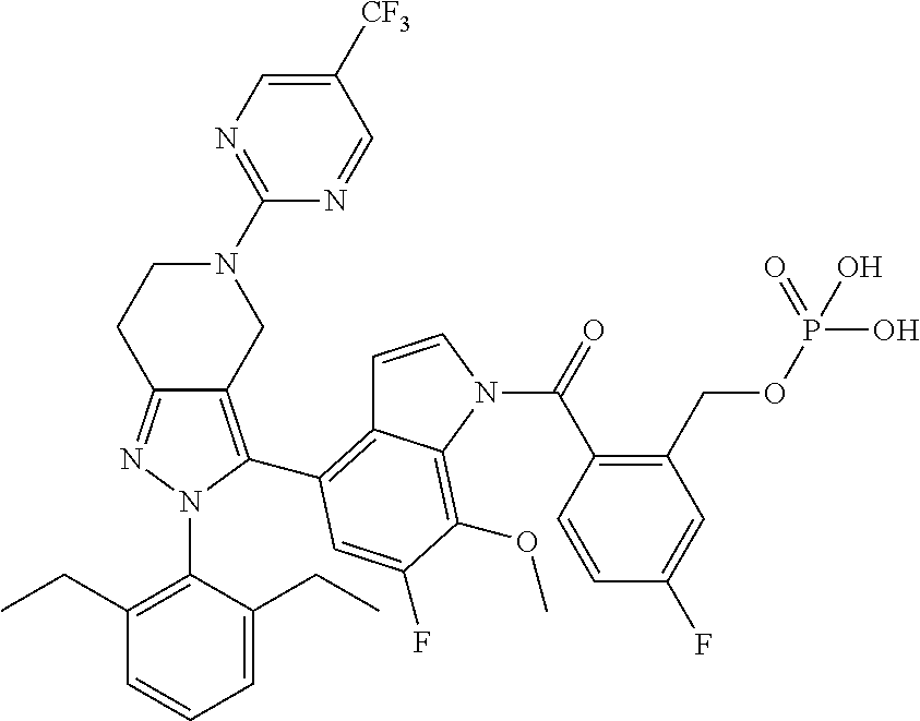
C12=NN(C3=C(CC)C=CC=C3CC)C(C3=C4C=CN(C(C5=C(COP(O)(=O)O)C=C(F)C=C5)=O)C4=C(OC)C(F)=C3)=C1CN(C1=NC=C([CF3])C=N1)CC2
